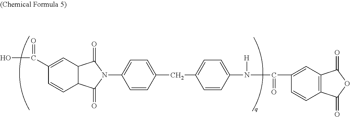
C1=CC(CC2=CC=C(N([H])C(=O)C3=CC4=C(C=C3)C(=O)OC4=O)C=C2)=CC=C1N1C(=O)C2C(C=C(C(=O)O)C=C2)C1=O
